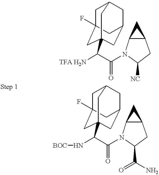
C1C2(F)CC3(C(C(=O)N4C5C(CC4[NC])C5)[TFA H2N])CC(CC1C3)C2.C1C2(F)CC3(C(N[BOC])C(=O)N4C5C(CC4C(=O)N)C5)CC(CC1C3)C2
